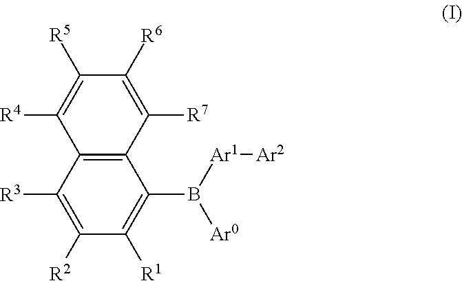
C12=C(C([R3])=C([R2])C([R1])=C1B([Ar1][Ar2])[Ar0])C([R4])=C([R5])C([R6])=C2[R7]
